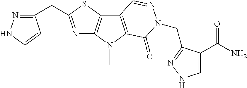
N1=C(CC2=NNC=C2)SC2=C1N(C)C1=C2C=NN(CC2=NNC=C2C(N)=O)C1=O
